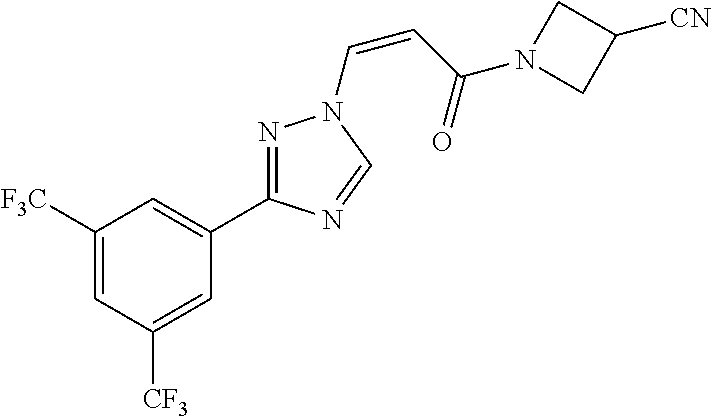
C1([F3C])=CC([CF3])=CC(C2=NN(C=CC(N3CC([CN])C3)=O)C=N2)=C1
